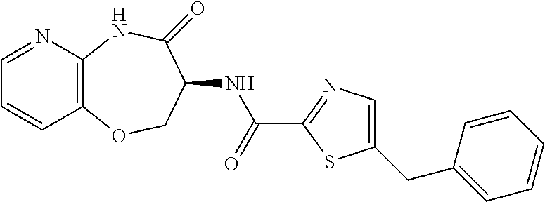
C1=NC2=C(C=C1)OCC(NC(C1=NC=C(CC3=CC=CC=C3)S1)=O)C(=O)N2
